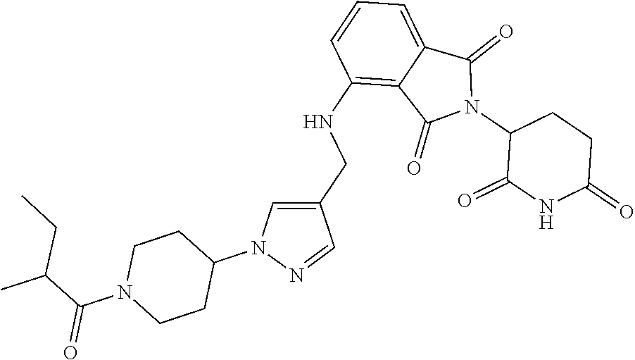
C1(NCC2=CN(C3CCN(C(C(CC)C)=O)CC3)N=C2)=C2C(=CC=C1)C(=O)N(C1C(=O)NC(=O)CC1)C2=O
